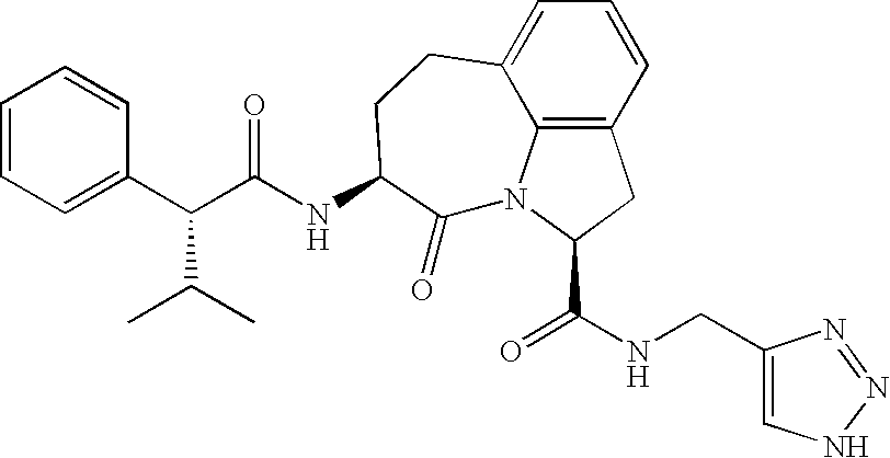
C1=CC2=C3C(=C1)CCC(NC(C(C(C)C)C1=CC=CC=C1)=O)C(=O)N3C(C(NCC1=CNN=N1)=O)C2
